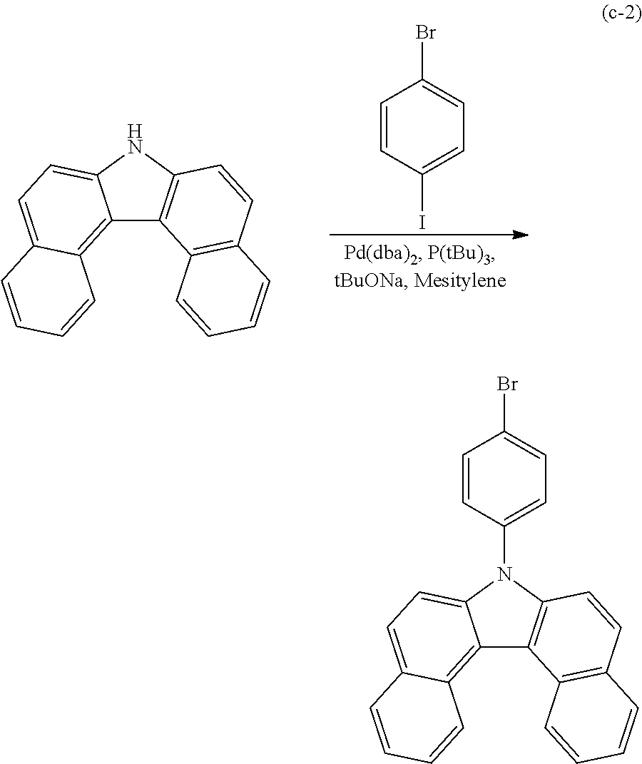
C1=CC(I)=CC=C1Br.C12=C3C(=CC=C1NC1=C2C2=C(C=C1)C=CC=C2)C=CC=C3.C12=C3C(=CC=C1N(C1=CC=C(Br)C=C1)C1=C2C2=C(C=C1)C=CC=C2)C=CC=C3
